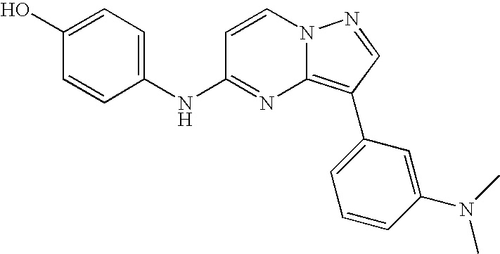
C1(O)=CC=C(NC2=NC3=C(C4=CC=CC(N(C)C)=C4)C=NN3C=C2)C=C1
